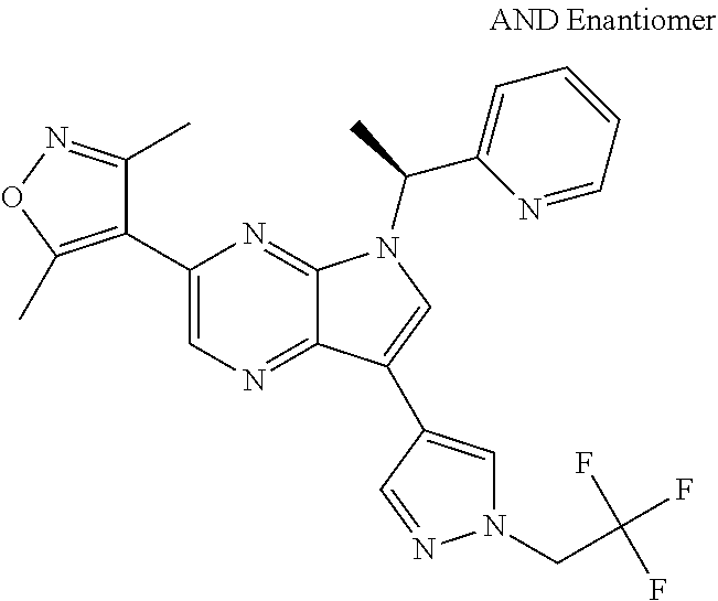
C12=NC=C(C3=C(C)ON=C3C)N=C1N(C(C1=CC=CC=N1)C)C=C2C1=CN(CC(F)(F)F)N=C1
